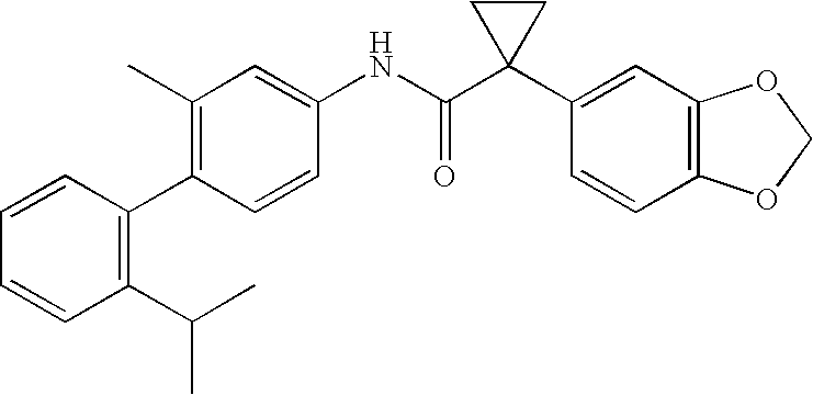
C1(NC(C2(C3=CC4=C(C=C3)OCO4)CC2)=O)=CC(C)=C(C2=C(C(C)C)C=CC=C2)C=C1
